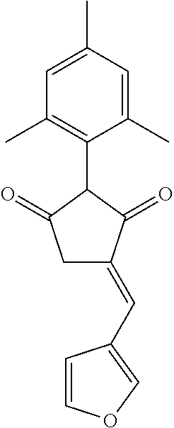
C1=C(C)C=C(C)C(C2C(=O)CC(=CC3=COC=C3)C2=O)=C1C
